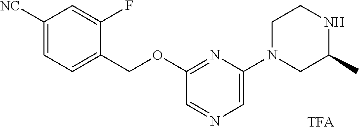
C1([NC])=CC=C(COC2=NC(N3CC(C)NCC3)=CN=C2)C(F)=C1
